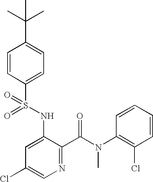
O=S(NC1=CC(Cl)=CN=C1C(N(C1=C(Cl)C=CC=C1)C)=O)(=O)C1=CC=C(C(C)(C)C)C=C1
